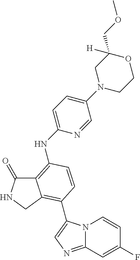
C12=C(NC3=CC=C(N4CCOC([H])(COC)C4)C=N3)C=CC(C3=CN=C4N3C=CC(F)=C4)=C1CNC2=O
